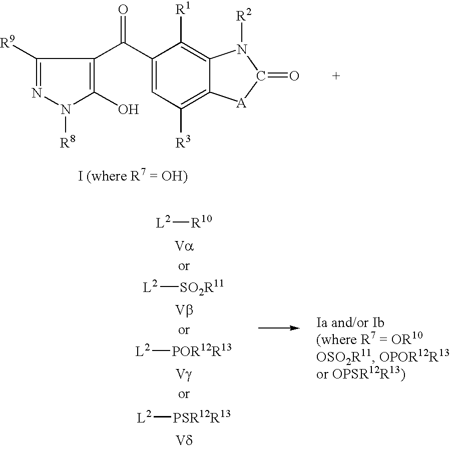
C1([R9])=NN([R8])C(O)=C1C(C1=CC([R3])=C2C(=C1[R1])N([R2])C(=O)[A]2)=O.[L2][R10].[L2][SO2R11].[L2][POR12R13].[L2][PSR12R13]
